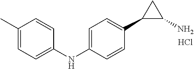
C1=C(NC2=CC=C(C)C=C2)C=CC(C2C(N)C2)=C1.Cl
